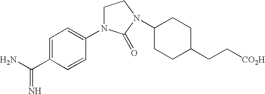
C1=C(C(N)=N)C=CC(N2CCN(C3CCC(CC[CO2H])CC3)C2=O)=C1
